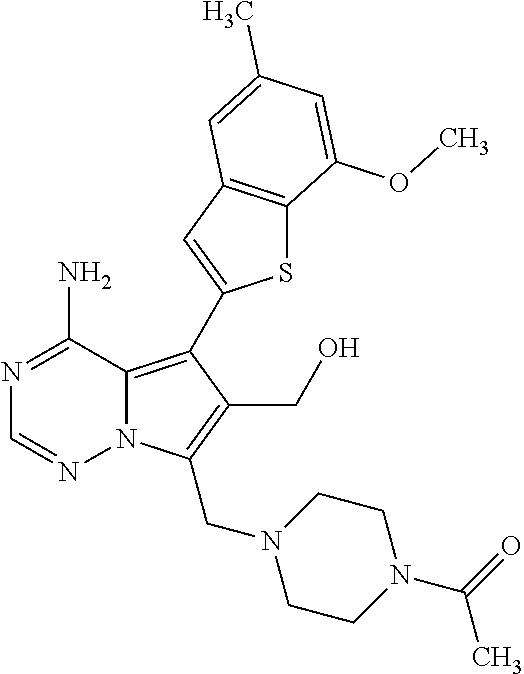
N12C(=C(C3=CC4=C(S3)C(OC)=CC(C)=C4)C(CO)=C1CN1CCN(C(=O)C)CC1)C(N)=NC=N2
